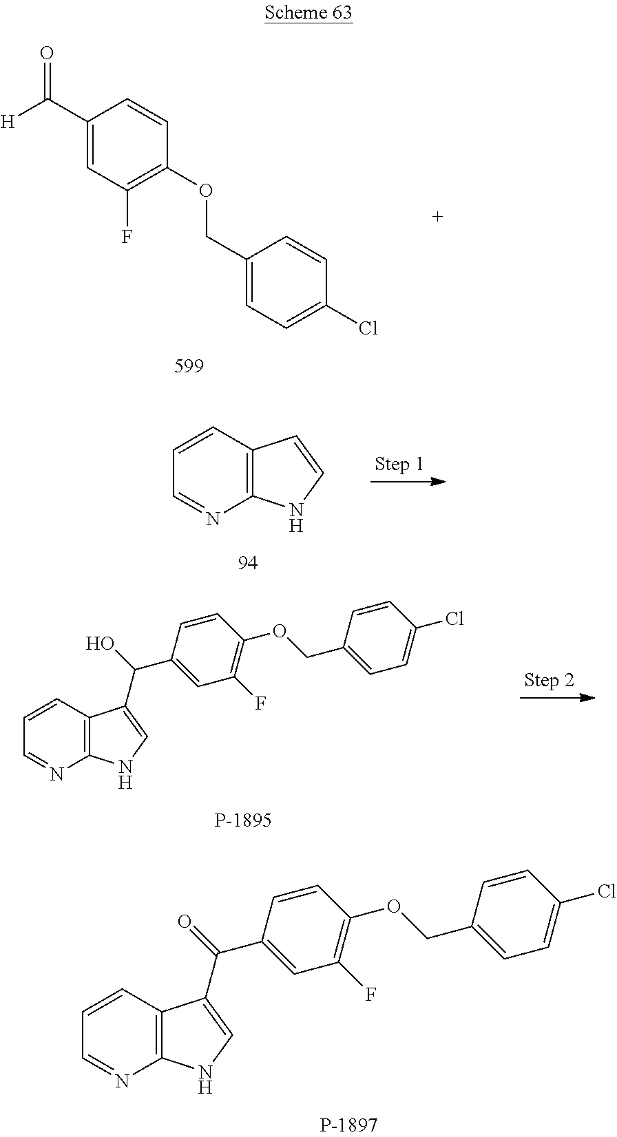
C12=C(C=CC=N1)C(C(C1=CC(F)=C(OCC3=CC=C(Cl)C=C3)C=C1)=O)=CN2.[H]C(C1=CC(F)=C(OCC2=CC=C(Cl)C=C2)C=C1)=O.C12=C(C=CC=N1)C=CN2.C12=C(C=CC=N1)C(C(C1=CC(F)=C(OCC3=CC=C(Cl)C=C3)C=C1)O)=CN2
